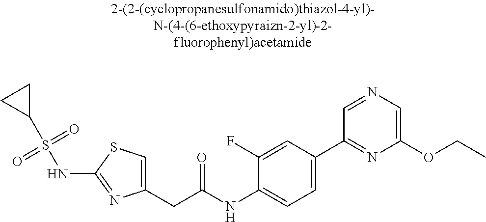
C1(CC(NC2=CC=C(C3=NC(OCC)=CN=C3)C=C2F)=O)=CSC(NS(C2CC2)(=O)=O)=N1
